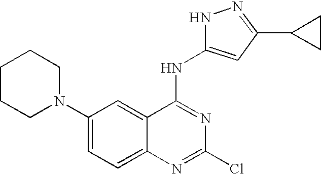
C1(N2CCCCC2)=CC=C2C(=C1)C(NC1=CC(C3CC3)=NN1)=NC(Cl)=N2
